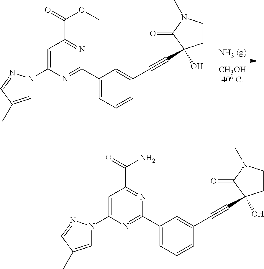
[NH3 (g)].C1(C2=CC=CC(C#CC3(O)CCN(C)C3=O)=C2)=NC(N2C=C(C)C=N2)=CC(C(=O)OC)=N1.C1(C2=CC=CC(C#CC3(O)CCN(C)C3=O)=C2)=NC(N2C=C(C)C=N2)=CC(C(=O)N)=N1
